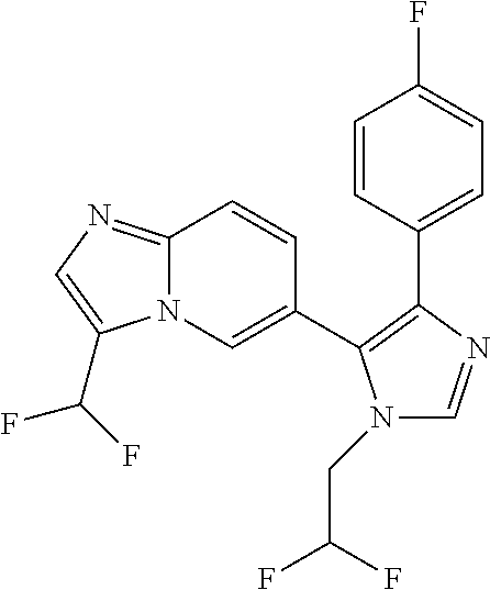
C12=NC=C(C(F)F)N1C=C(C1=C(C3=CC=C(F)C=C3)N=CN1CC(F)F)C=C2
